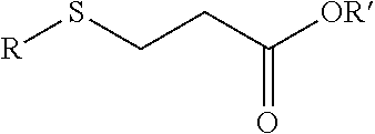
[R]SCCC([OR])=O
